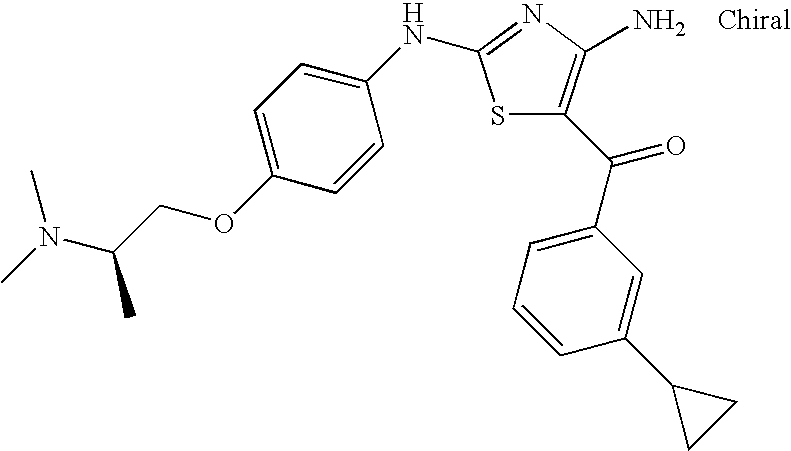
CN(C)C(COC1=CC=C(NC2=NC(N)=C(C(=O)C3=CC=CC(C4CC4)=C3)S2)C=C1)C
